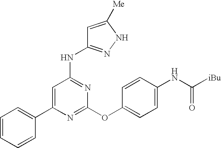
C1(C2=CC=CC=C2)=CC(NC2=NNC([Me])=C2)=NC(OC2=CC=C(NC([iBu])=O)C=C2)=N1
